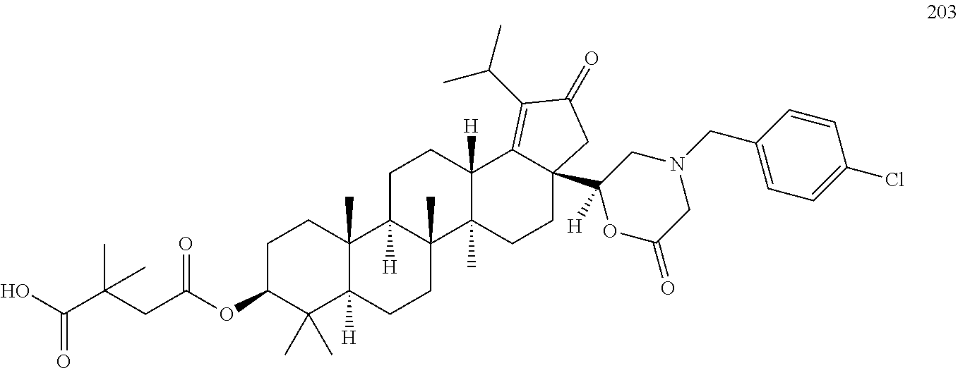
C1C(OC(CC(C(O)=O)(C)C)=O)C(C)(C)C2([H])C(C)(C1)C1([H])C(C)(CC2)C2(C)C([H])(CC1)C1=C(C(C)C)C(=O)CC1(C1([H])OC(=O)CN(CC3=CC=C(Cl)C=C3)C1)CC2
